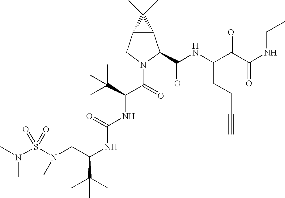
S(N(CC(NC(NC(C(N1C(C(NC(C(C(NCC)=O)=O)CCC#C)=O)C2C(C1)C2(C)C)=O)C(C)(C)C)=O)C(C)(C)C)C)(=O)(=O)N(C)C
